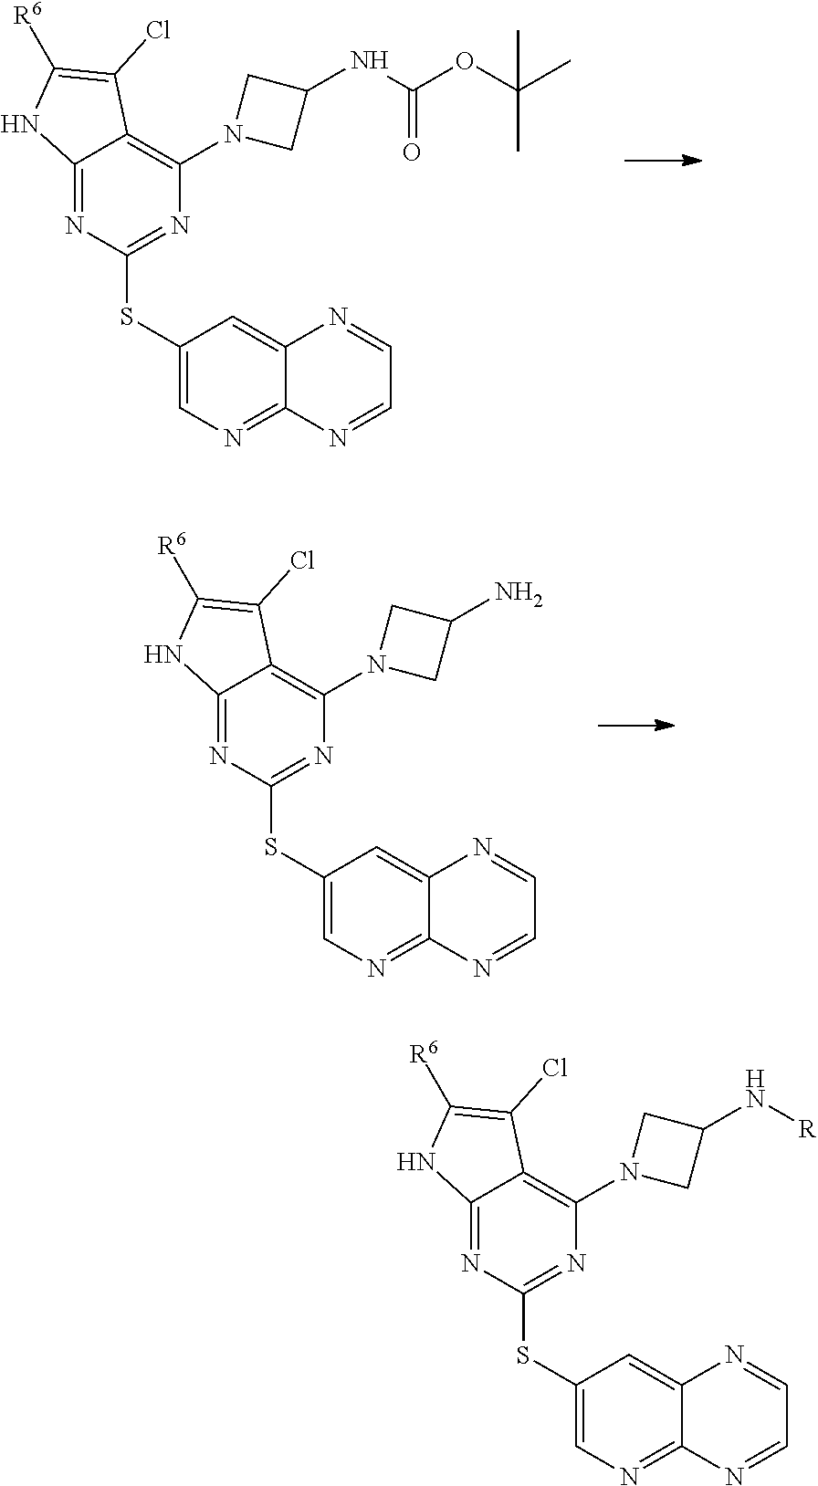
C12=NC(SC3=CN=C4C(=C3)N=CC=N4)=NC(N3CC(NC(OC(C)(C)C)=O)C3)=C1C(Cl)=C([R6])N2.C12=NC(SC3=CN=C4C(=C3)N=CC=N4)=NC(N3CC(N)C3)=C1C(Cl)=C([R6])N2.C12=NC(SC3=CN=C4C(=C3)N=CC=N4)=NC(N3CC(N[R])C3)=C1C(Cl)=C([R6])N2
